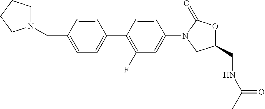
C1=C(C2=C(F)C=C(N3CC(CNC(C)=O)OC3=O)C=C2)C=CC(CN2CCCC2)=C1
